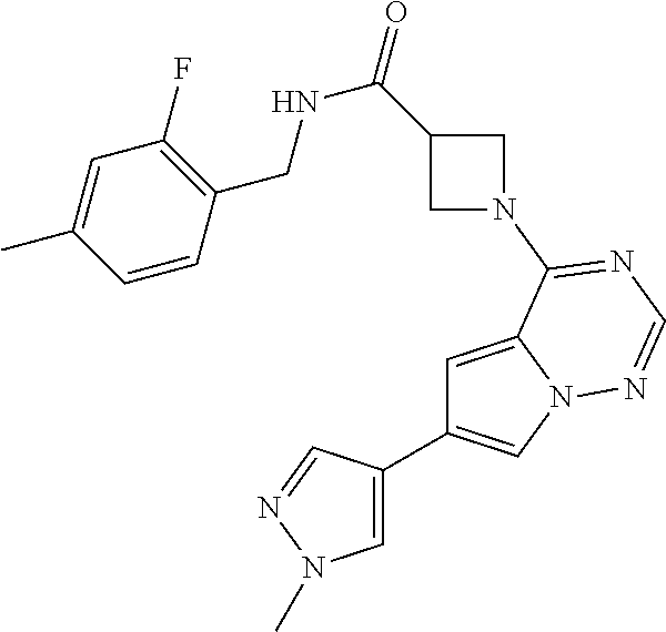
C1=C2N(C=C1C1=CN(C)N=C1)N=CN=C2N1CC(C(=O)NCC2=C(F)C=C(C)C=C2)C1
